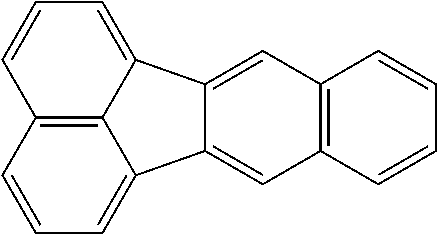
C12=C3C(=CC=C1)C1=CC4=C(C=C1C3=CC=C2)C=CC=C4
